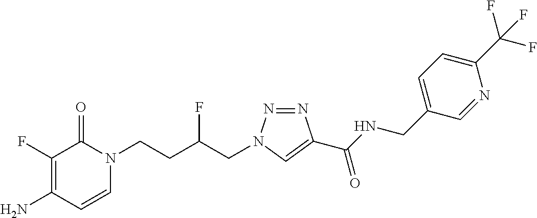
NC1=C(F)C(=O)N(CCC(CN2N=NC(C(NCC3=CC=C(C(F)(F)F)N=C3)=O)=C2)F)C=C1
